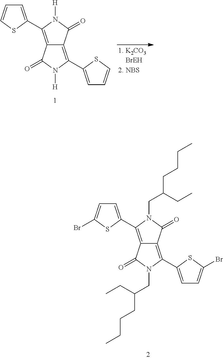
C12=C(C3=CC=C(Br)S3)N(CC(CCCC)CC)C(=O)C1=C(C1=CC=C(Br)S1)N(CC(CC)CCCC)C2=O.C12=C(C3=CC=CS3)N([H])C(=O)C1=C(C1=CC=CS1)N([H])C2=O
